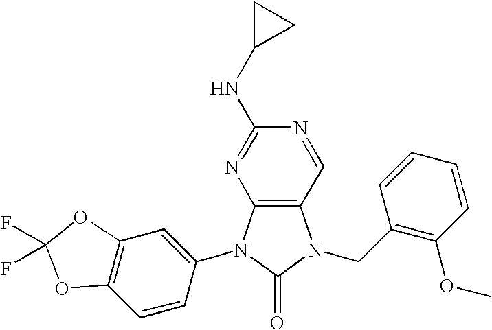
C12=C(N(C3=CC4=C(C=C3)OC(F)(F)O4)C(=O)N1CC1=C(OC)C=CC=C1)N=C(NC1CC1)N=C2
